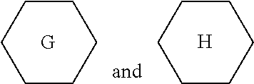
C1CCCCC1.[H].C1CCCCC1.[G]
